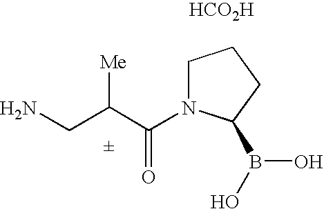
NCC(C(N1CCCC1B(O)O)=O)[Me].[HCO2H]
